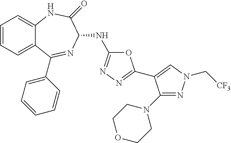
C1=CC=C2C(=C1)NC(=O)C(NC1=NN=C(C3=CN(C[CF3])N=C3N3CCOCC3)O1)N=C2C1=CC=CC=C1
